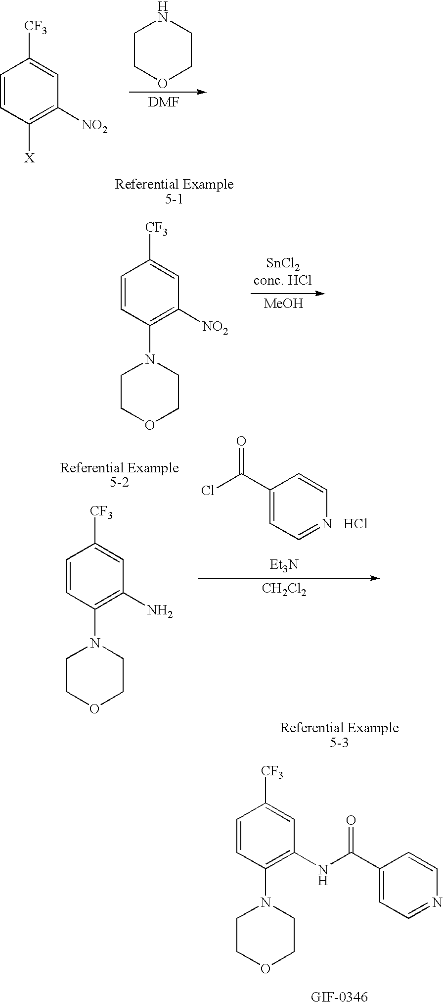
C1=CC([X])=C([NO2])C=C1[CF3].C1COCCN1.C1=CC(N2CCOCC2)=C(NC(C2=CC=NC=C2)=O)C=C1[CF3].C1=CC(N2CCOCC2)=C([NO2])C=C1[CF3].[MeOH].C1=CC(N2CCOCC2)=C(N)C=C1[CF3].C1(C(Cl)=O)=CC=NC=C1.Cl.[CH2Cl2].[Et3N]
